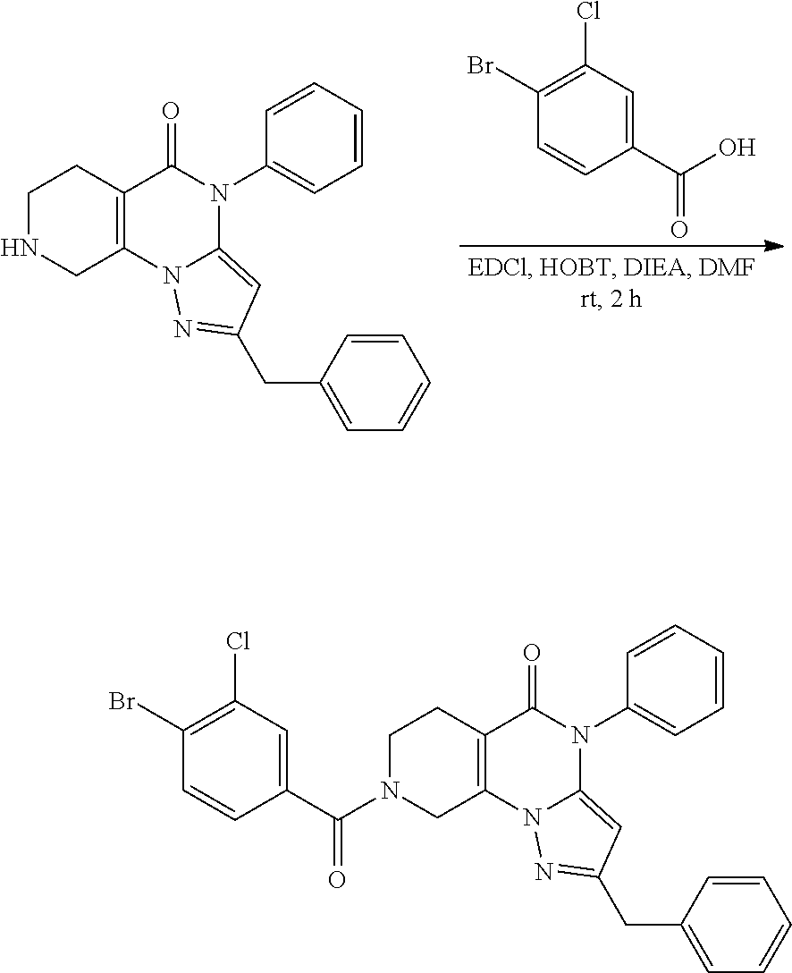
C1=CC(C(O)=O)=CC(Cl)=C1Br.N1CC2=C(CC1)C(=O)N(C1=CC=CC=C1)C1=CC(CC3=CC=CC=C3)=NN21.N1(C(C2=CC(Cl)=C(Br)C=C2)=O)CC2=C(CC1)C(=O)N(C1=CC=CC=C1)C1=CC(CC3=CC=CC=C3)=NN21
